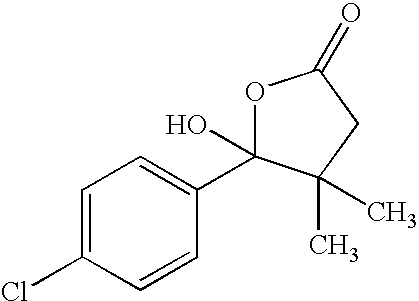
C1=C(Cl)C=CC(C2(O)OC(=O)CC2(C)C)=C1
